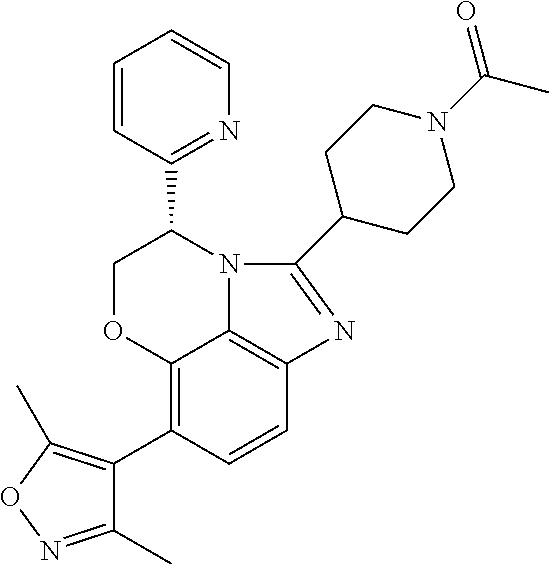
C12=C(C3=C(C)ON=C3C)C=CC3=C1N(C(C1=NC=CC=C1)CO2)C(C1CCN(C(C)=O)CC1)=N3
